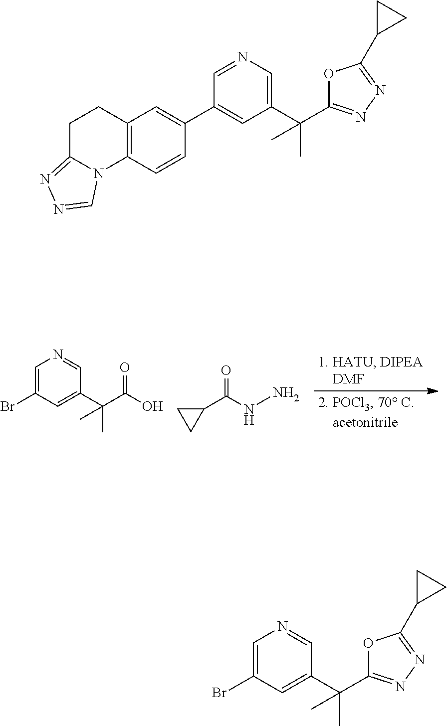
C1=C(Br)C=C(C(C)(C(=O)O)C)C=N1.C1(C(NN)=O)CC1.C12=C(C=CC(C3=CC(C(C)(C)C4=NN=C(C5CC5)O4)=CN=C3)=C1)N1C(=NN=C1)CC2.C1=C(Br)C=C(C(C)(C)C2=NN=C(C3CC3)O2)C=N1
